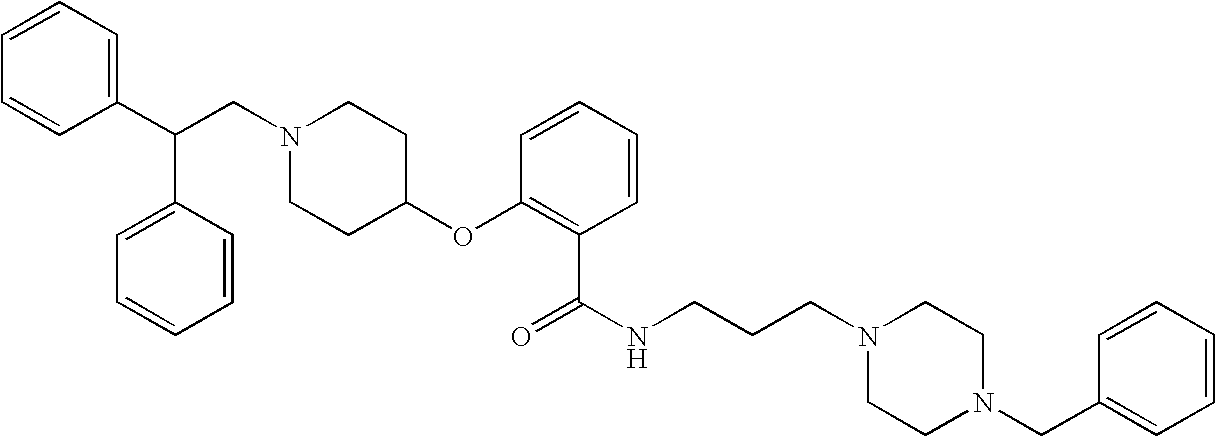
N1(CC(C2=CC=CC=C2)C2=CC=CC=C2)CCC(OC2=C(C(=O)NCCCN3CCN(CC4=CC=CC=C4)CC3)C=CC=C2)CC1
